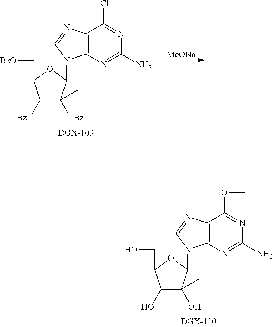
C1(O)C(O)(C)C(N2C3=C(C(OC)=NC(N)=N3)N=C2)OC1CO.[MeONa].C1([BzO])C([OBz])(C)C(N2C3=C(C(Cl)=NC(N)=N3)N=C2)OC1C[BzO]
